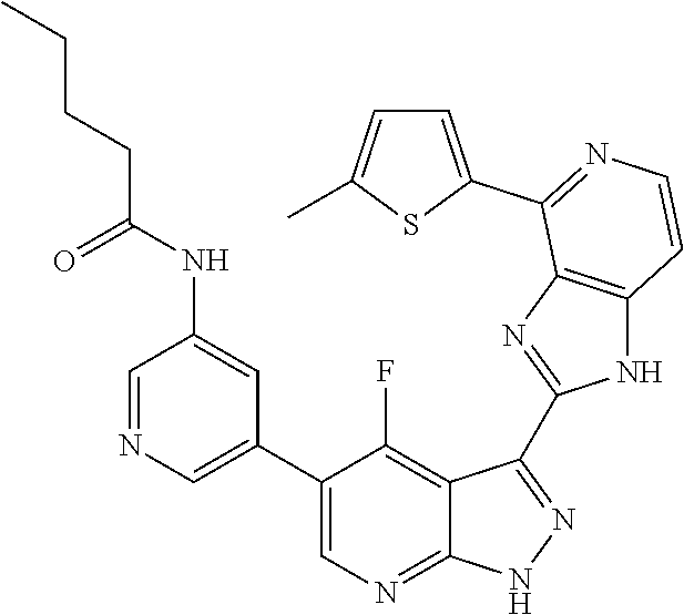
C1=NC=C(C2=CN=C3C(=C2F)C(C2=NC4=C(N2)C=CN=C4C2=CC=C(C)S2)=N[N H]3)C=C1NC(CCCC)=O
